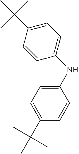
C1=C(C(C)(C)C)C=CC(NC2=CC=C(C(C)(C)C)C=C2)=C1
